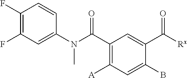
C1(F)=C(F)C=C(N(C(C2=C([A])C=C(B)C(C([Rx])=O)=C2)=O)C)C=C1
